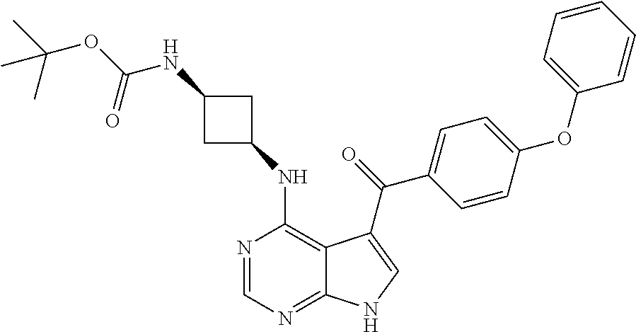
C1(NC2=C3C(=NC=N2)NC=C3C(=O)C2=CC=C(OC3=CC=CC=C3)C=C2)CC(NC(=O)OC(C)(C)C)C1
